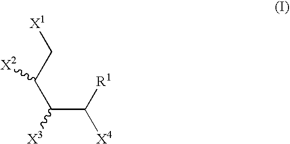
C(C([R1])[X4])(C(C[X1])[X2])[X3]
